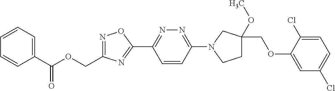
C1(C(OCC2=NOC(C3=NN=C(N4CC(OC)(COC5=CC(Cl)=CC=C5Cl)CC4)C=C3)=N2)=O)=CC=CC=C1
